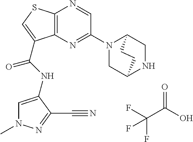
C(C(O)=O)(F)(F)F.C12=C(N=C(N3CC4NCC3CC4)C=N1)C(C(=O)NC1=CN(C)N=C1C#N)=CS2
